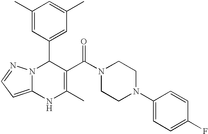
C1(C)=CC(C2N3C(=CC=N3)NC(C)=C2C(N2CCN(C3=CC=C(F)C=C3)CC2)=O)=CC(C)=C1
